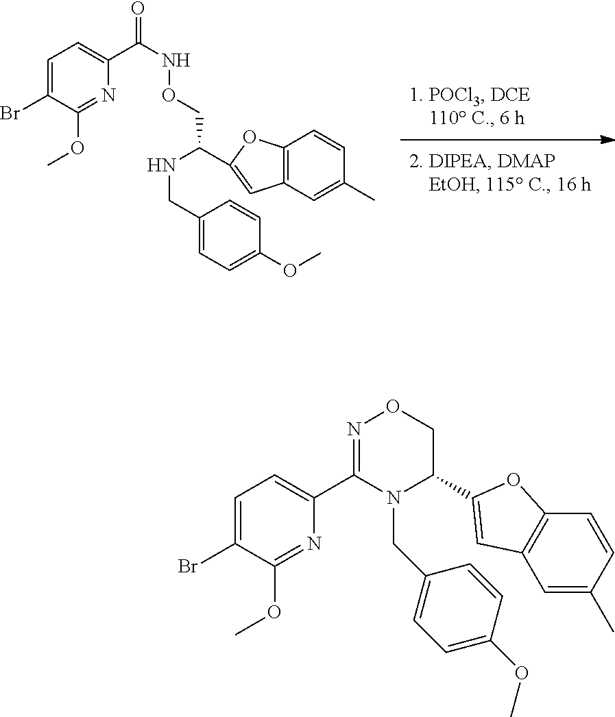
C1=C(Br)C(OC)=NC(C2=NOCC(C3=CC4=C(C=CC(C)=C4)O3)N2CC2=CC=C(OC)C=C2)=C1.C1=C(Br)C(OC)=NC(C(=O)NOCC(NCC2=CC=C(OC)C=C2)C2=CC3=C(C=CC(C)=C3)O2)=C1
